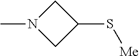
CN1CC(S[Me])C1
